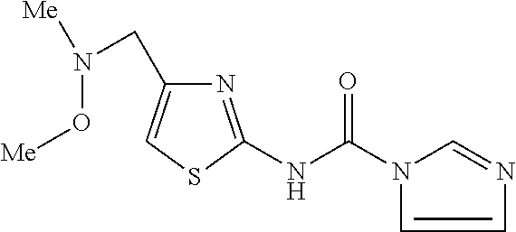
C1=CN(C(NC2=NC(CN([Me])O[Me])=CS2)=O)C=N1
